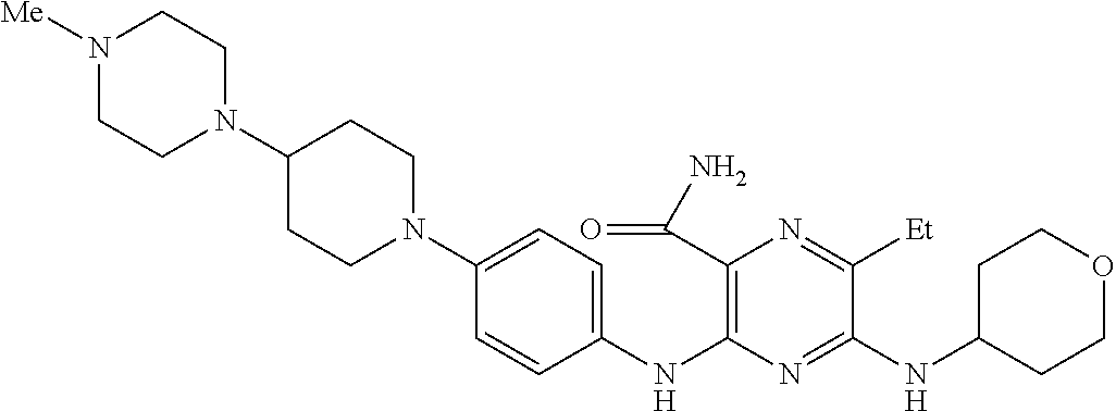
C1(N2CCC(N3CCN([Me])CC3)CC2)=CC=C(NC2=C(C(=O)N)N=C([Et])C(NC3CCOCC3)=N2)C=C1
